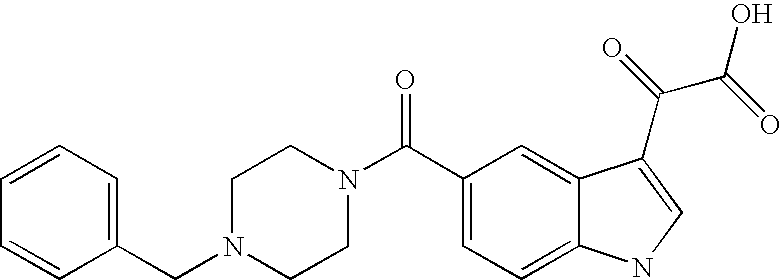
C1=CC=C(CN2CCN(C(C3=CC=C4C(=C3)C(C(=O)C(=O)O)=CN4)=O)CC2)C=C1
